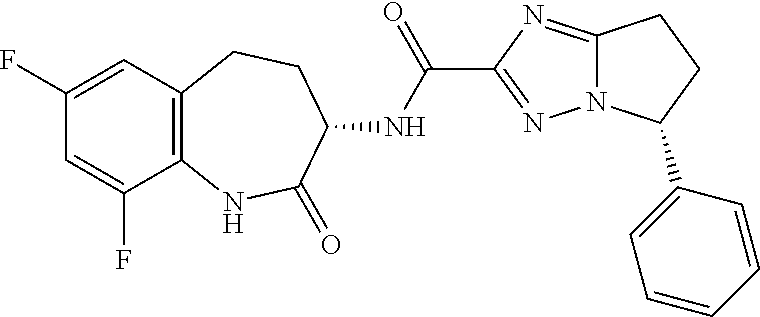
C12=C(C=C(F)C=C1F)CCC(NC(C1=NN3C(=N1)CCC3C1=CC=CC=C1)=O)C(=O)N2
